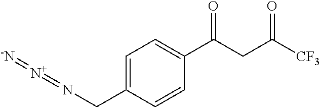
C1=C(CN=[N+]=[-N])C=CC(C(CC([CF3])=O)=O)=C1
